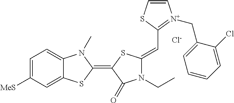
[Cl-].C1=C([MeS])C=C2C(=C1)N(C)C(=C1C(=O)N(CC)C(=CC3=[N+](CC4=CC=CC=C4Cl)C=CS3)S1)S2
